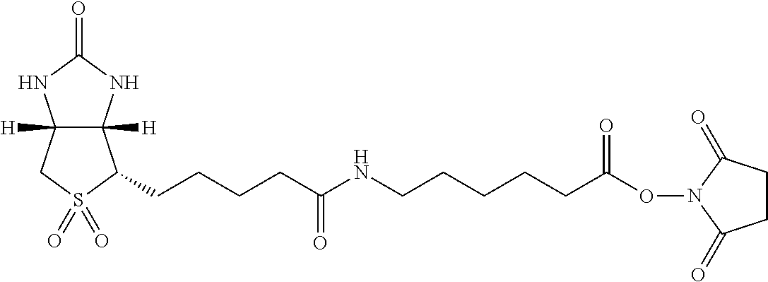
C12([H])C([H])(NC(=O)N1)C(CCCCC(NCCCCCC(ON1C(=O)CCC1=O)=O)=O)S(=O)(=O)C2
